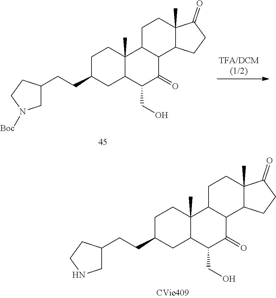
C1C(CCC2CC3C(C)(CC2)C2C(C(=O)C3CO)C3C(C)(CC2)C(=O)CC3)CCN1.C1C(CCC2CC3C(C)(CC2)C2C(C(=O)C3CO)C3C(C)(CC2)C(=O)CC3)CCN1[Boc]
